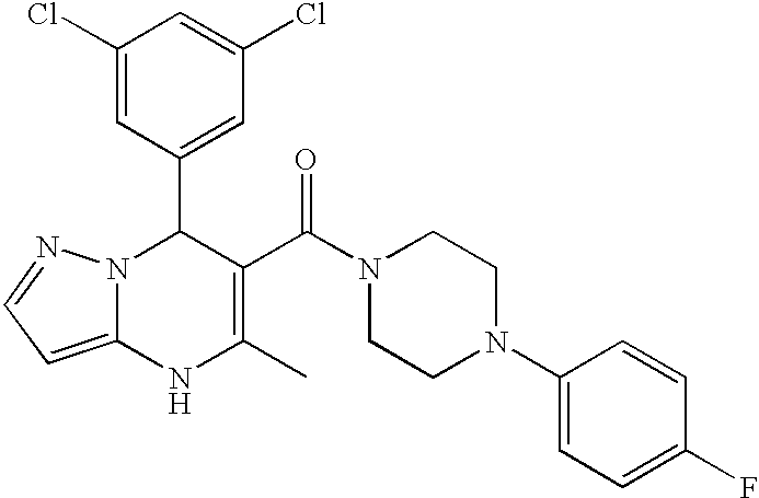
C1(Cl)=CC(C2N3C(=CC=N3)NC(C)=C2C(N2CCN(C3=CC=C(F)C=C3)CC2)=O)=CC(Cl)=C1
